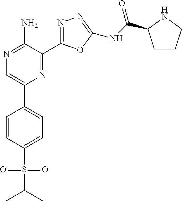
C1=CC(S(=O)(=O)C(C)C)=CC=C1C1=CN=C(N)C(C2=NN=C(NC(=O)C3CCCN3)O2)=N1
